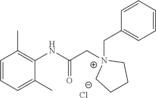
C1=CC=C(C)C(NC(C[N+]2(CC3=CC=CC=C3)CCCC2)=O)=C1C.[Cl-]
